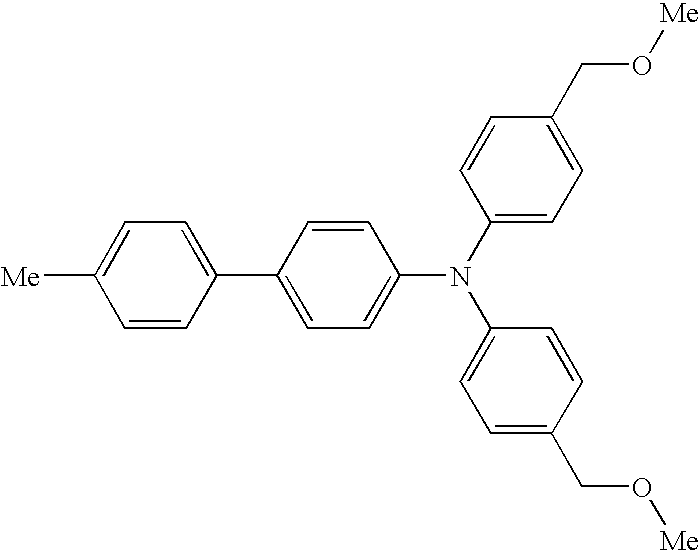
C1=CC(N(C2=CC=C(CO[Me])C=C2)C2=CC=C(C3=CC=C([Me])C=C3)C=C2)=CC=C1CO[Me]
